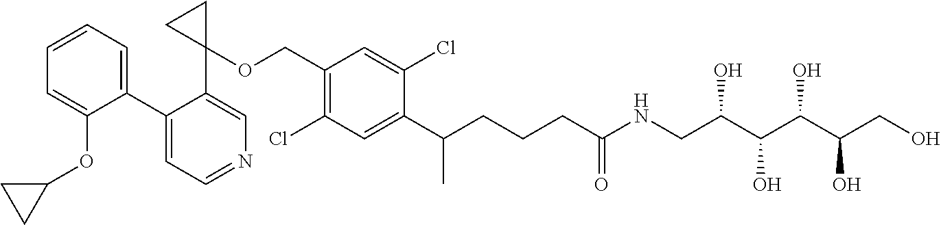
C1(C2=CC=CC=C2OC2CC2)=CC=NC=C1C1(OCC2=C(Cl)C=C(C(CCCC(NCC(C(C(C(CO)O)O)O)O)=O)C)C(Cl)=C2)CC1
